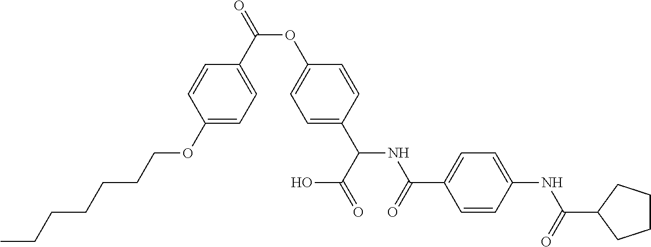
C1(OCCCCCCC)=CC=C(C(=O)OC2=CC=C(C(C(=O)O)NC(C3=CC=C(NC(=O)C4CCCC4)C=C3)=O)C=C2)C=C1
